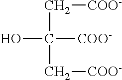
OC([COO-])(C[COO-])C[COO-]
